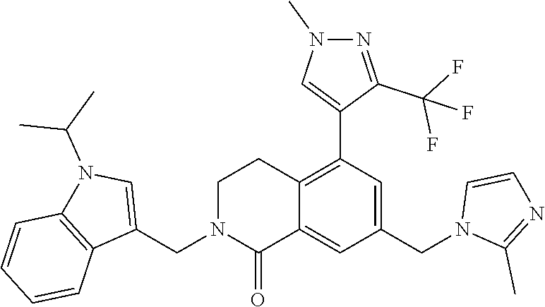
C1(CN2CCC3=C(C4=CN(C)N=C4C(F)(F)F)C=C(CN4C(C)=NC=C4)C=C3C2=O)=CN(C(C)C)C2=C1C=CC=C2
